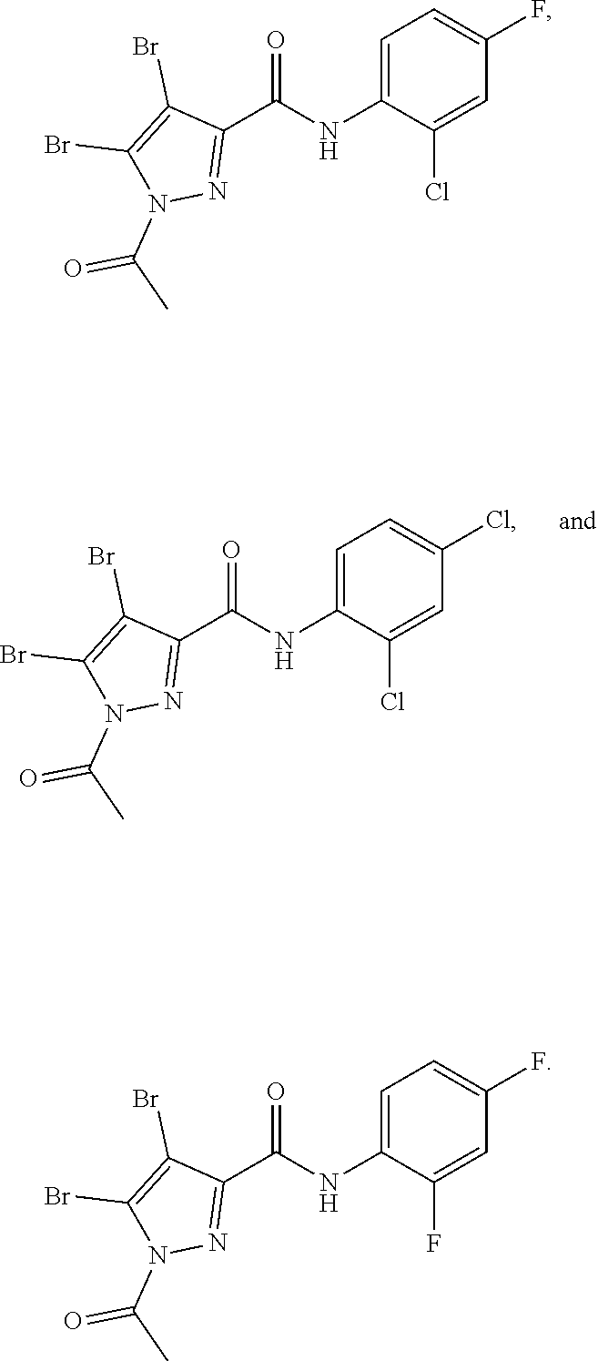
C1=C(NC(C2=NN(C(=O)C)C(Br)=C2Br)=O)C(Cl)=CC(Cl)=C1.C1=C(NC(C2=NN(C(=O)C)C(Br)=C2Br)=O)C(F)=CC(F)=C1.C1=C(NC(C2=NN(C(=O)C)C(Br)=C2Br)=O)C(Cl)=CC(F)=C1
